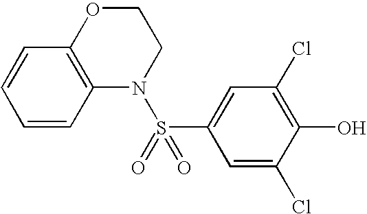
C1=CC2=C(C=C1)OCCN2S(=O)(C1=CC(Cl)=C(O)C(Cl)=C1)=O
